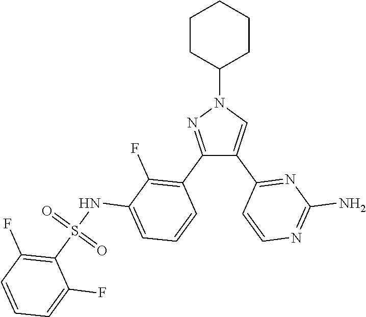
N1(C2CCCCC2)N=C(C2=C(F)C(NS(C3=C(F)C=CC=C3F)(=O)=O)=CC=C2)C(C2=NC(N)=NC=C2)=C1
